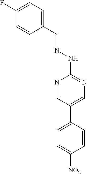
C1(C=NNC2=NC=C(C3=CC=C([NO2])C=C3)C=N2)=CC=C(F)C=C1
